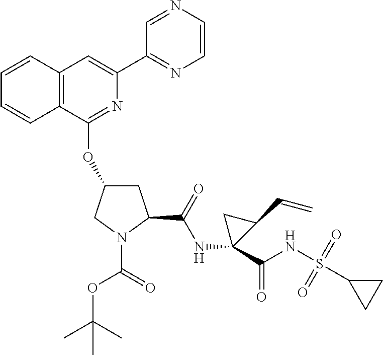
O(C(=O)N1C(C(=O)NC2(C(NS(C3CC3)(=O)=O)=O)C(C=C)C2)CC(OC2=NC(C3=NC=CN=C3)=CC3=C2C=CC=C3)C1)C(C)(C)C
